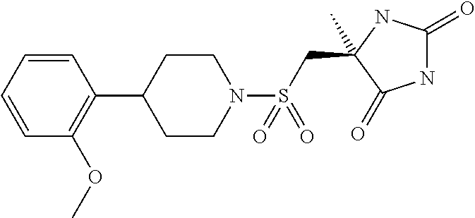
C1(OC)=C(C2CCN(S(CC3(C)C(=O)NC(=O)N3)(=O)=O)CC2)C=CC=C1
